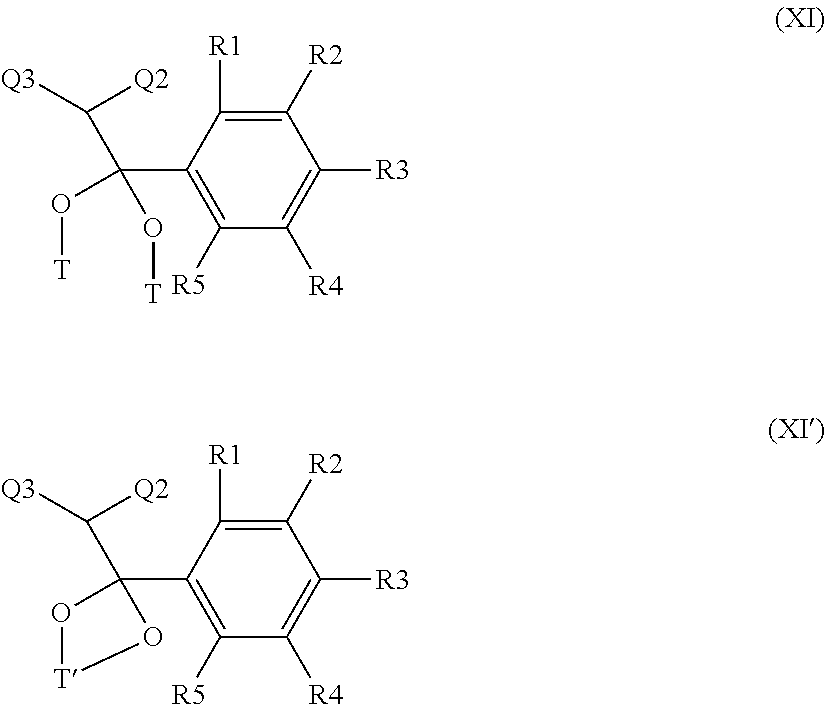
C1([R4])=C([R3])C([R2])=C([R1])C(C(C([Q3])[Q2])(O[T])O[T])=C1[R5].C1([R4])=C([R3])C([R2])=C([R1])C(C2(C([Q3])[Q2])O[T]O2)=C1[R5]
